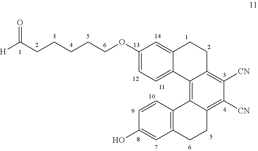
C1(OCCCCCC([H])=O)=CC=C2C(=C1)CCC1=C([CN])C([CN])=C3C(=C21)C1=C(CC3)C=C(O)C=C1
